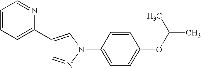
C1(C2=CC=CC=N2)=CN(C2=CC=C(OC(C)C)C=C2)N=C1
